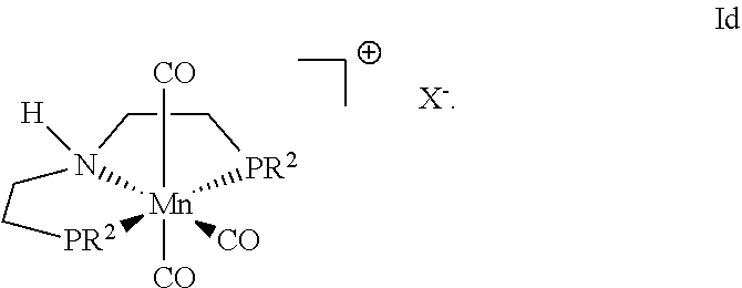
N12([H])[Mn]([CO])([CO])([CO])([PR2]CC1)[PR2]CC2.[X-]
